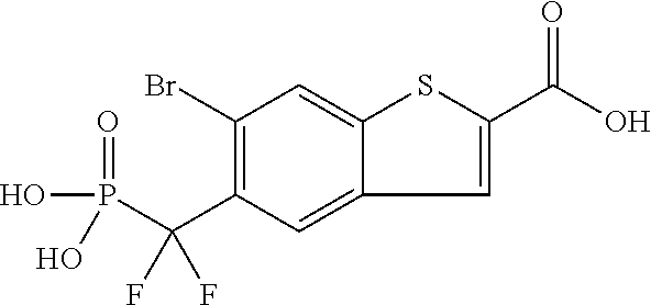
C1(Br)=C(C(P(=O)(O)O)(F)F)C=C2C(=C1)SC(C(=O)O)=C2
